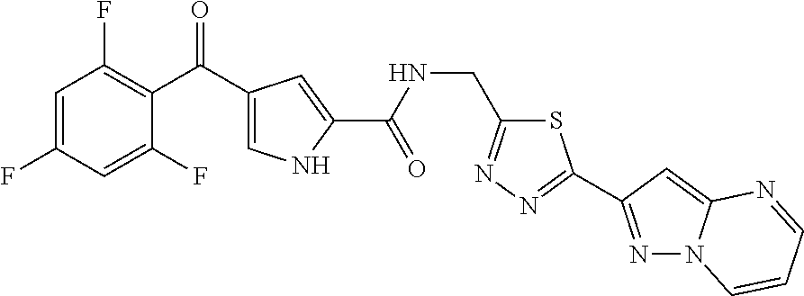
C1=C(F)C=C(F)C(C(=O)C2=CNC(C(NCC3=NN=C(C4=NN5C(=C4)N=CC=C5)S3)=O)=C2)=C1F
